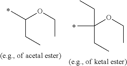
C(CC)(OCC)C.C(CC)(OCC)(C)CC
